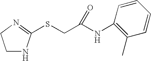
C1NC(SCC(NC2=C(C)C=CC=C2)=O)=NC1
